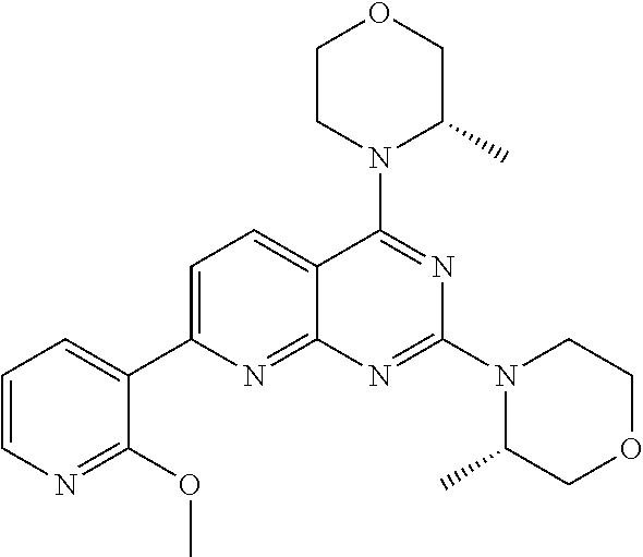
C1=C(C2=CC=CN=C2OC)N=C2C(=C1)C(N1C(C)COCC1)=NC(N1C(C)COCC1)=N2
